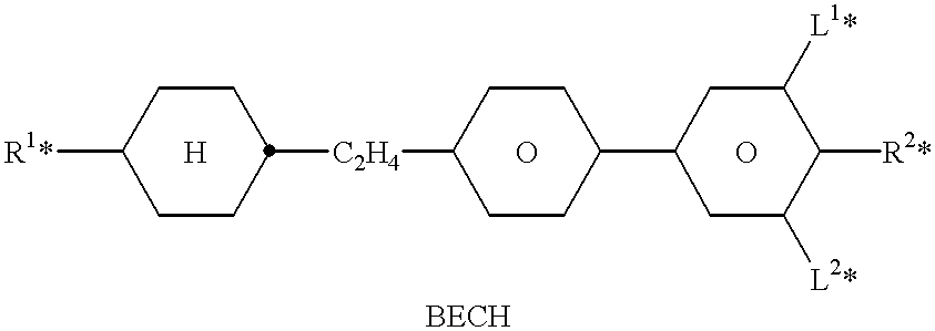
[R1*]C1CCC([C2H4]C2CCC(C3CC([L2*])C([R2*])C([L1*])C3)CC2)CC1.[H].O.O
